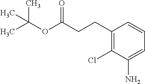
C1(CCC(OC(C)(C)C)=O)=C(Cl)C(N)=CC=C1
